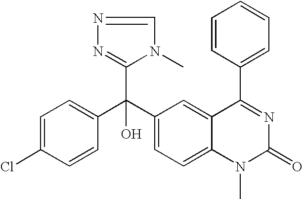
C1=CC(C(C2=CC=C3C(=C2)C(C2=CC=CC=C2)=NC(=O)N3C)(C2=NN=CN2C)O)=CC=C1Cl
